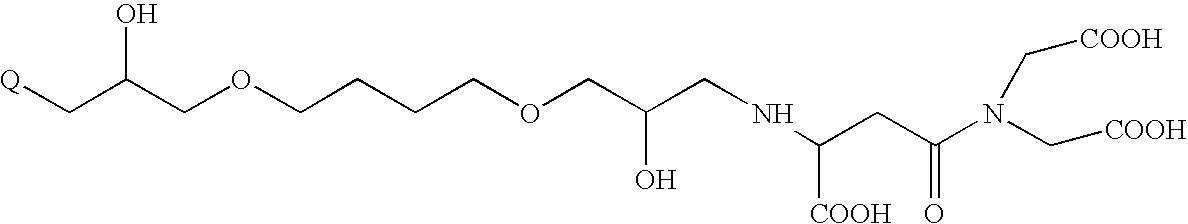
[Q]CC(COCCCCOCC(CNC(CC(N(C[COOH])C[COOH])=O)[COOH])O)O
